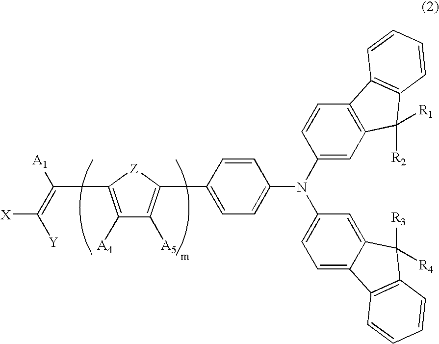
C1(N(C2=CC=C3C(=C2)C([R3])([R4])C2=C3C=CC=C2)C2=CC=C(C3=C([A5])C([A4])=C(C(=C([X])[Y])[A1])[Z]3)C=C2)=CC2=C(C=C1)C1=C(C2([R2])[R1])C=CC=C1
